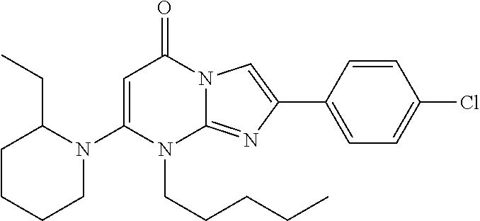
C1(N2C(CC)CCCC2)=CC(=O)N2C(=NC(C3=CC=C(Cl)C=C3)=C2)N1CCCCC
